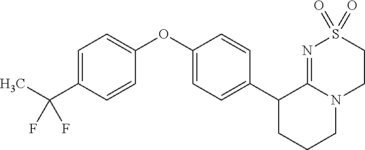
C1(C2=CC=C(OC3=CC=C(C(C)(F)F)C=C3)C=C2)CCCN2C1=NS(=O)(=O)CC2
